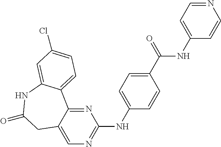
C12=NC(NC3=CC=C(C(=O)NC4=CC=NC=C4)C=C3)=NC=C1CC(=O)NC1=CC(Cl)=CC=C21
